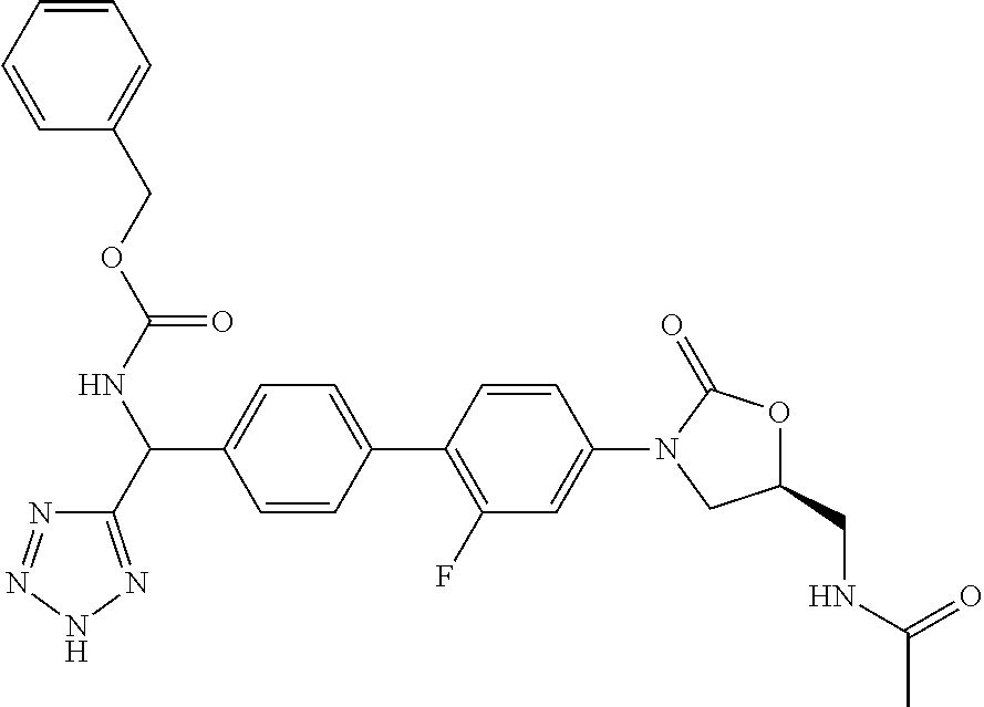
C1(C(NC(OCC2=CC=CC=C2)=O)C2=NNN=N2)=CC=C(C2=C(F)C=C(N3CC(CNC(C)=O)OC3=O)C=C2)C=C1
